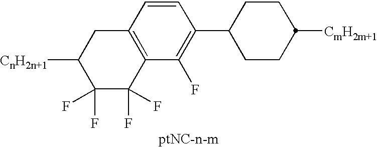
C1([CnH2n+1])C(F)(F)C(F)(F)C2=C(C1)C=CC(C1CCC([CmH2m+1])CC1)=C2F
